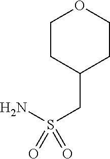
NS(CC1CCOCC1)(=O)=O
